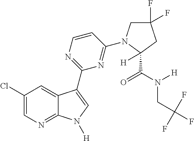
C1=CN=C(C2=CN([H])C3=NC=C(Cl)C=C32)N=C1N1CC(F)(F)CC1(C(N(CC(F)(F)F)[H])=O)[H]
